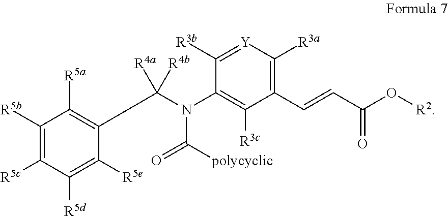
C1([R5b])=C([R5c])C([R5d])=C([R5e])C(C(N(C2=C([R3c])C(C=CC(O[R2])=O)=C([R3a])[Y]=C2[R3b])C([polycyclic])=O)([R4a])[R4b])=C1[R5a]
